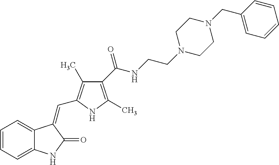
C1=CC=C2C(=C1)C(=CC1=C(C)C(C(NCCN3CCN(CC4=CC=CC=C4)CC3)=O)=C(C)N1)C(=O)N2
